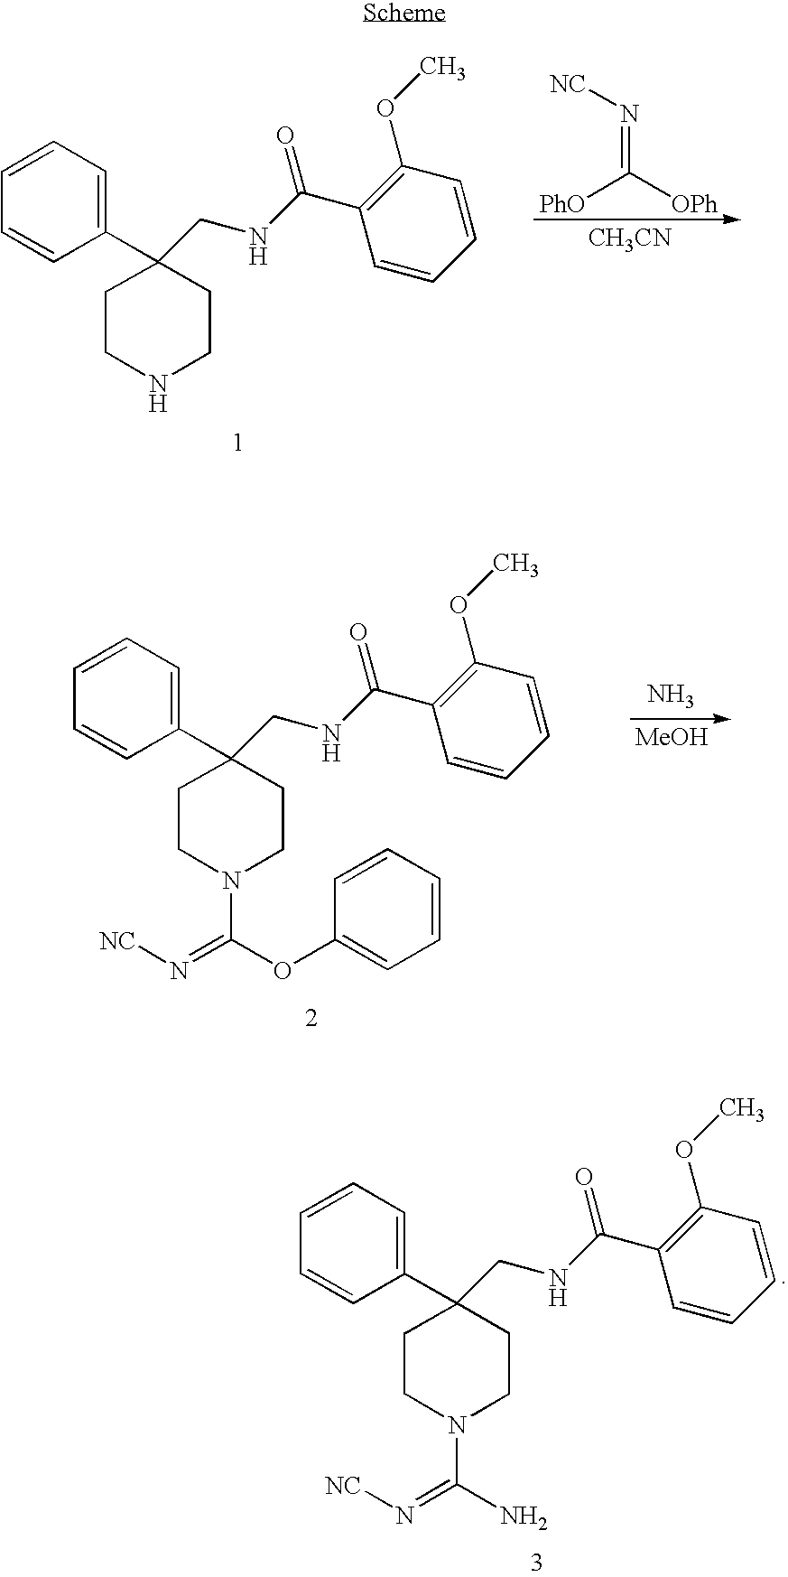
C1CN(C(N)=N[NC])CCC1(C1=CC=CC=C1)CNC(C1=C(OC)C=CC=C1)=O.C1CNCCC1(C1=CC=CC=C1)CNC(C1=C(OC)C=CC=C1)=O.[CH3CN].[PhO]C([OPh])=N[NC].C1CN(C(OC2=CC=CC=C2)=N[NC])CCC1(C1=CC=CC=C1)CNC(C1=C(OC)C=CC=C1)=O.[MeOH].N
